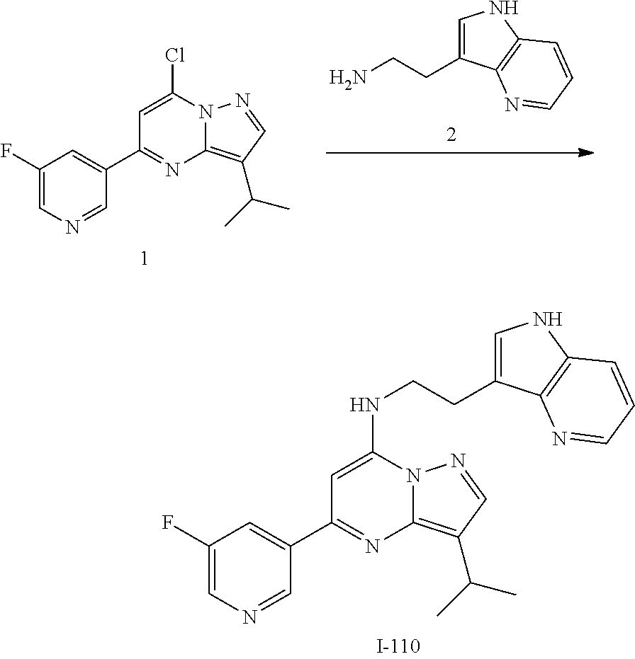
C1=C(NCCC2=CNC3=C2N=CC=C3)N2C(=C(C(C)C)C=N2)N=C1C1=CC(F)=CN=C1.C1=C(CCN)C2=C(N1)C=CC=N2.C1=C(Cl)N2C(=C(C(C)C)C=N2)N=C1C1=CC(F)=CN=C1
